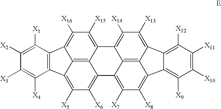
C12=C3C4=C([X15])C([X16])=C1C1=C(C2=C([X5])C([X6])=C3C2=C([X7])C([X8])=C3C5=C2C4=C([X14])C([X13])=C5C2=C([X12])C([X11])=C([X10])C([X9])=C32)C([X4])=C([X3])C([X2])=C1[X1]
